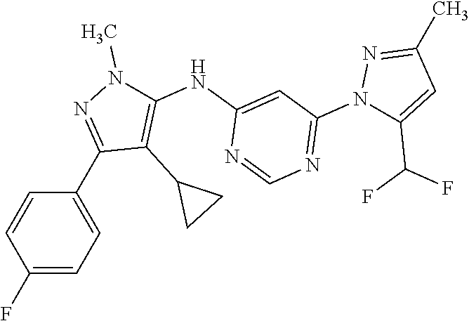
C1(C2=NN(C)C(NC3=CC(N4C(C(F)F)=CC(C)=N4)=NC=N3)=C2C2CC2)=CC=C(F)C=C1
